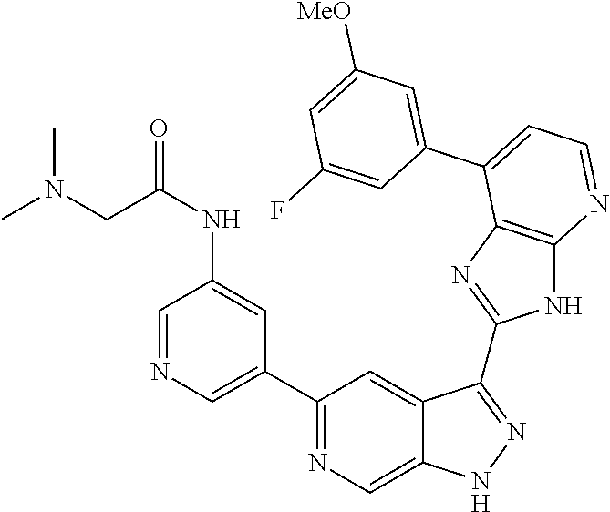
C1(C2=NC=C3C(=C2)C(C2=NC4=C(N2)N=CC=C4C2=CC([MeO])=CC(F)=C2)=NN3)=CN=CC(NC(CN(C)C)=O)=C1
